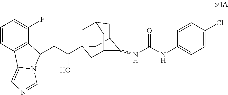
C(C(C12CC3CC(C(NC(NC4=CC=C(Cl)C=C4)=O)C(C1)C3)C2)O)C1C2=C(C=CC=C2F)C2=CN=CN21
